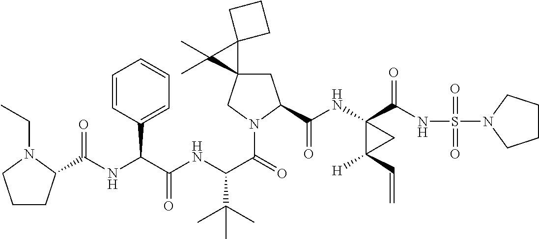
C(NC(C(NC(C(=O)N1CC2(CC1C(=O)NC1(C(=O)NS(=O)(=O)N3CCCC3)C([H])(C=C)C1)C1(C2(C)C)CCC1)C(C)(C)C)=O)C1=CC=CC=C1)(=O)C1CCCN1CC
